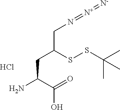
C(C(=O)O)(CC(CN=[N+]=[N-])SSC(C)(C)C)N.Cl
